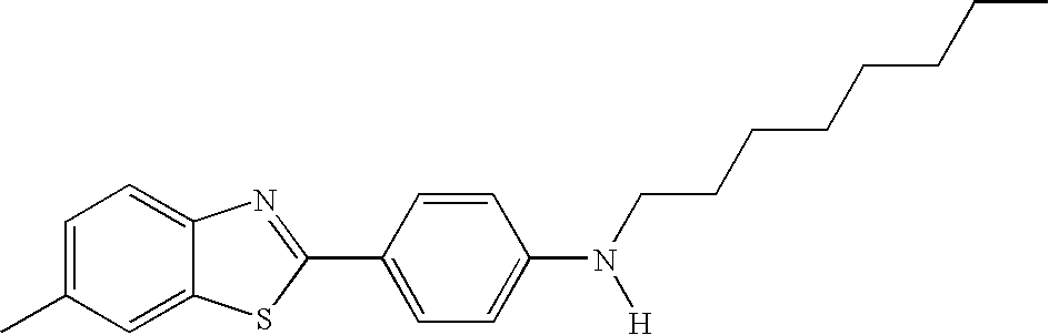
C1=C(C)C=C2C(=C1)N=C(C1=CC=C(N(CCCCCCCC)[H])C=C1)S2
